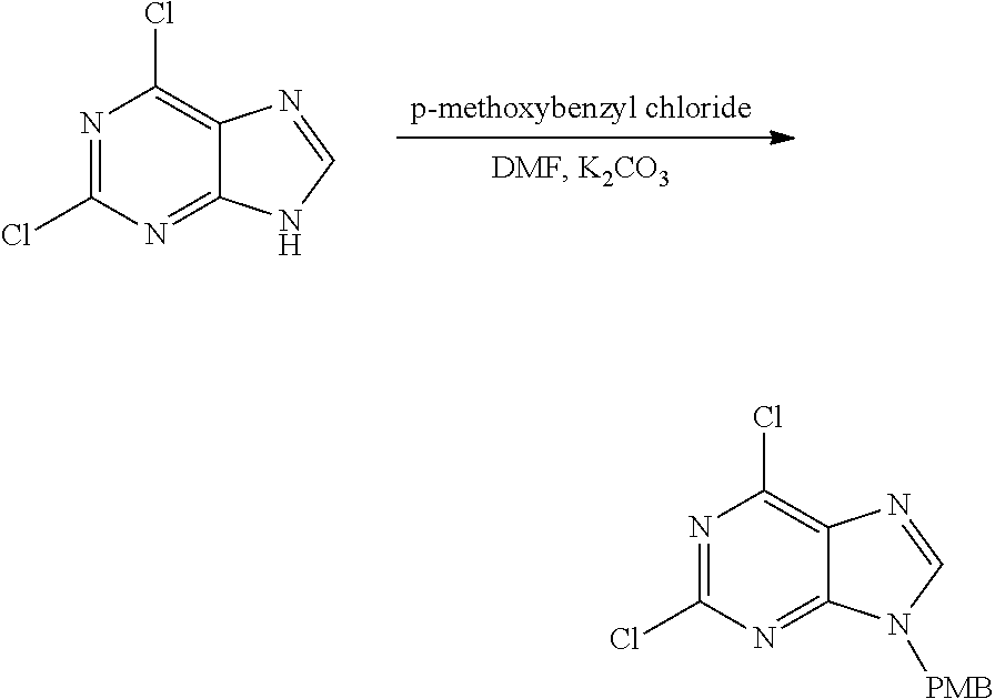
N1=C(Cl)N=C2C(=C1Cl)N=CN2.N1=C(Cl)N=C2C(=C1Cl)N=CN2[PMB]
